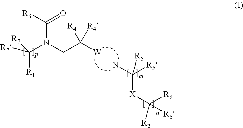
C([X]C([R6])([R6])[R2])(N)([R5])[R5].C(N(CC([W])([R4])[R4])C([R3])=O)([R1])([R7])[R7]
